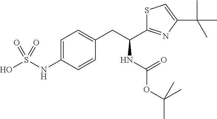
C1=C(NS(O)(=O)=O)C=CC(CC(NC(=O)OC(C)(C)C)C2=NC(C(C)(C)C)=CS2)=C1
